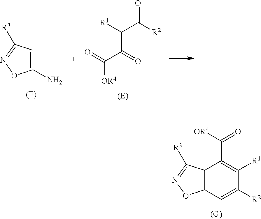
C12=C(C=C([R2])C([R1])=C1C([OR4])=O)ON=C2[R3].O=C([R2])C([R1])C(C([OR4])=O)=O.C1(N)=CC([R3])=NO1.[(F)]
